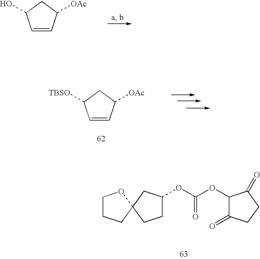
C1=CC([OAc])CC1O.C1=CC([OAc])CC1[TBSO].C1CCC2(O1)CCC(OC(OC1C(=O)CCC1=O)=O)C2
